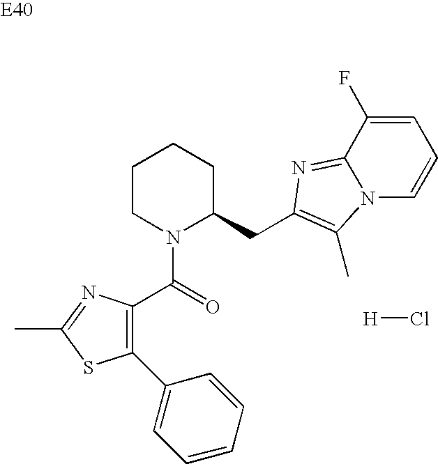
C1=CC=CC(C2=C(C(=O)N3C(CC4=C(C)N5C=CC=C(F)C5=N4)CCCC3)N=C(C)S2)=C1.[H]Cl
